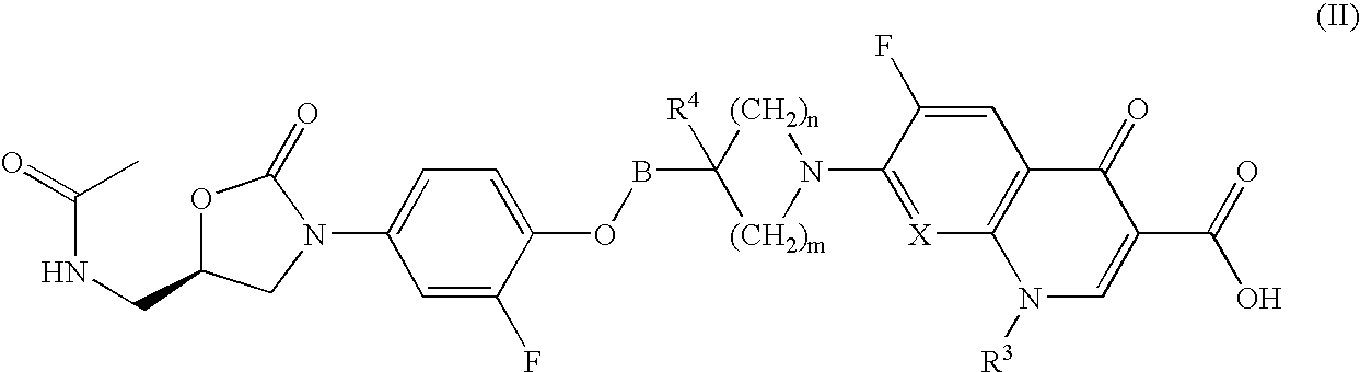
C1(N2CC(CNC(=O)C)OC2=O)=CC=C(OBC2([R4])[(CH2)m]N(C3=[X]C4=C(C=C3F)C(=O)C(C(=O)O)=CN4[R3])[(CH2)n]2)C(F)=C1
